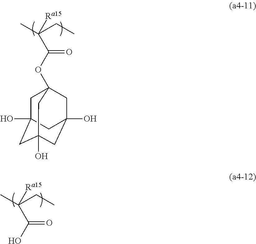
CC(CC)([Ra15])C(OC12CC3(O)CC(O)(CC(O)(C1)C3)C2)=O.CC(CC)([Ra15])C(O)=O
